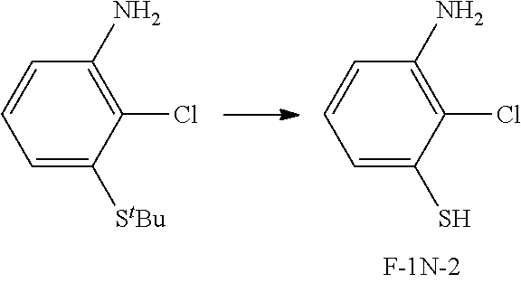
C1=C(S)C(Cl)=C(N)C=C1.C1=C([StBu])C(Cl)=C(N)C=C1
